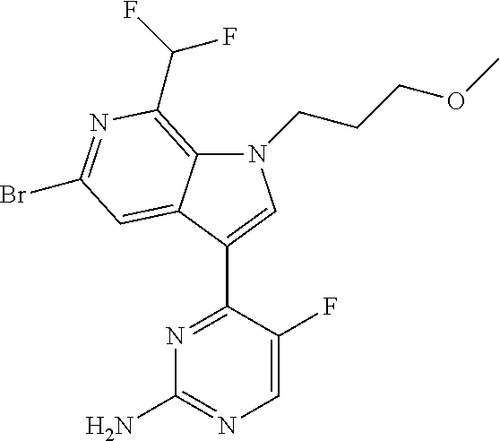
N1(CCCOC)C2=C(C(F)F)N=C(Br)C=C2C(C2=NC(N)=NC=C2F)=C1
